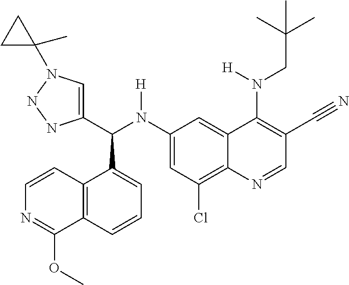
C1(N(C(C2=CN(C3(C)CC3)NN2)C2=CC=CC3=C2C=CN=C3OC)[H])=CC(Cl)=C2C(=C1)C(N(CC(C)(C)C)[H])=C(C#N)C=N2
